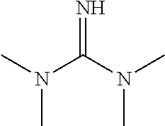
CN(C(N(C)C)=N)C
